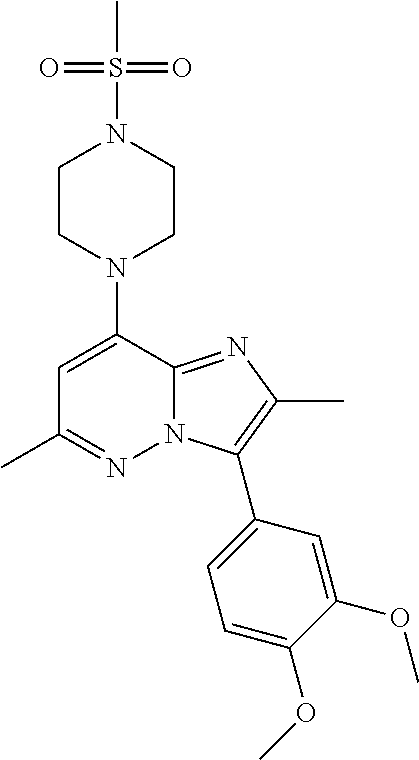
N1(C2=CC(C)=NN3C2=NC(C)=C3C2=CC=C(OC)C(OC)=C2)CCN(S(C)(=O)=O)CC1
